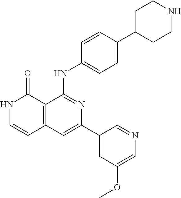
C1=CC(NC2=NC(C3=CC(OC)=CN=C3)=CC3=C2C(=O)NC=C3)=CC=C1C1CCNCC1
